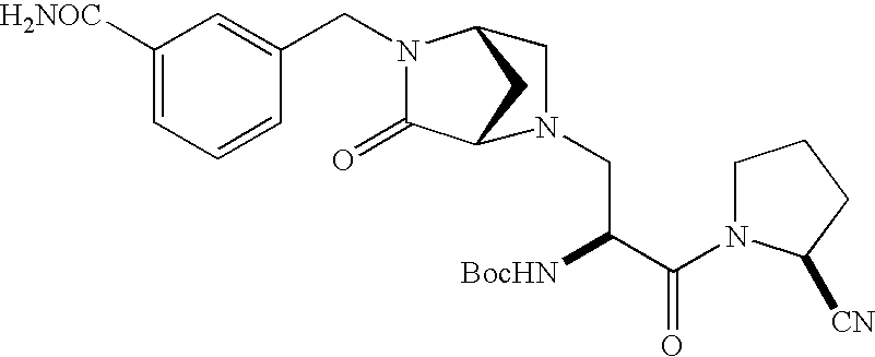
C1([H2NOC])=CC=CC(CN2C(=O)C3CC2CN3CC(C(N2CCCC2[CN])=O)[BocHN])=C1
